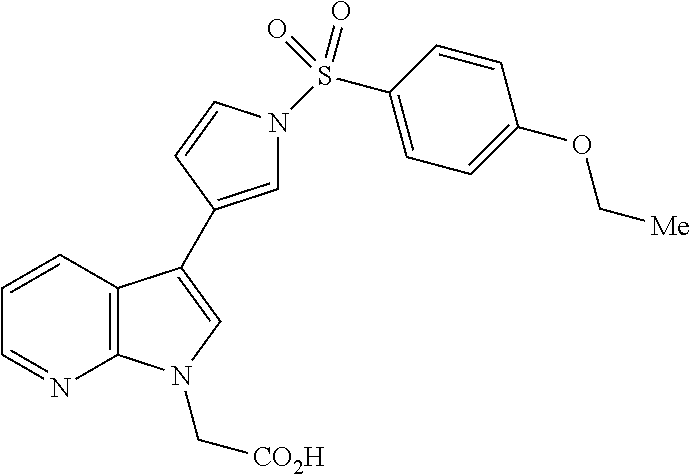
C12=C(C=CC=N1)C(C1=CN(S(C3=CC=C(OC[Me])C=C3)(=O)=O)C=C1)=CN2C[CO2H]
